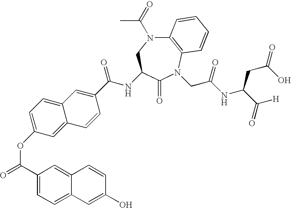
C12=C(N(CC(NC(C(=O)[H])CC(=O)O)=O)C(=O)C(NC(C3=CC4=CC=C(OC(=O)C5=CC=C6C(=C5)C=CC(O)=C6)C=C4C=C3)=O)CN1C(C)=O)C=CC=C2
